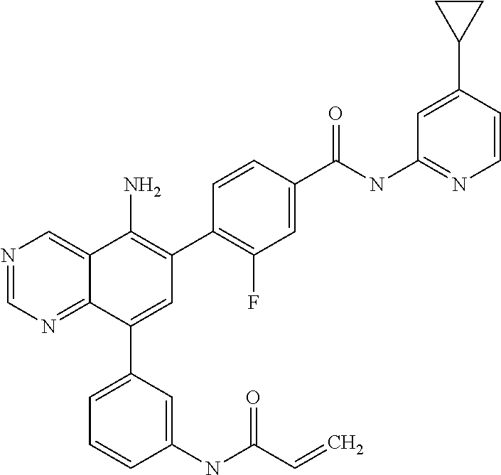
C1(C(NC2=NC=CC(C3CC3)=C2)=O)=CC(F)=C(C2=C(N)C3=CN=CN=C3C(C3=CC=CC(NC(C=C)=O)=C3)=C2)C=C1
